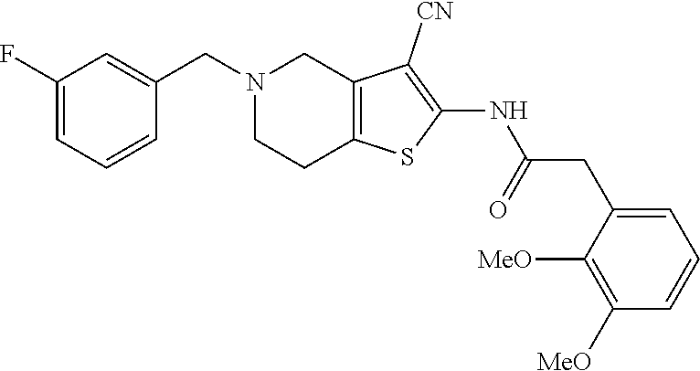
C1(F)=CC=CC(CN2CC3=C(CC2)SC(NC(CC2=CC=CC([MeO])=C2[MeO])=O)=C3[CN])=C1
